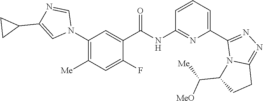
C1(N2C=NC(C3CC3)=C2)=C([Me])C=C(F)C(C(NC2=NC(C3=NN=C4N3C(C([Me])[MeO])CC4)=CC=C2)=O)=C1
